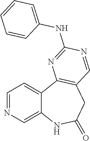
C12=CN=CC=C1C1=C(CC(=O)N2)C=NC(NC2=CC=CC=C2)=N1
